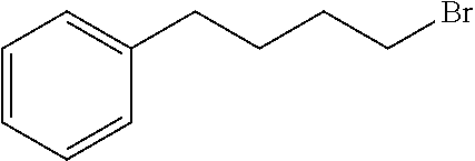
C(CC1=CC=CC=C1)CCBr
